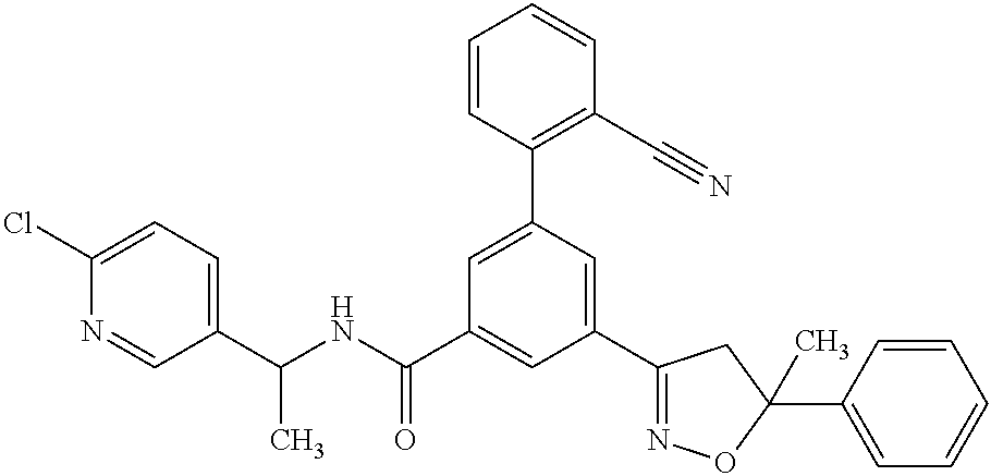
C1(C(NC(C2=CC(C3=NOC(C4=CC=CC=C4)(C)C3)=CC(C3=C(C#N)C=CC=C3)=C2)=O)C)=CC=C(Cl)N=C1
